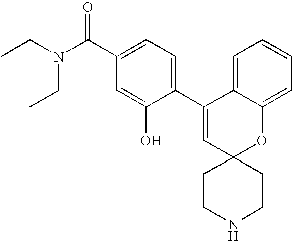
C1(C2=CC=C(C(N(CC)CC)=O)C=C2O)=CC2(OC3=CC=CC=C13)CCNCC2
